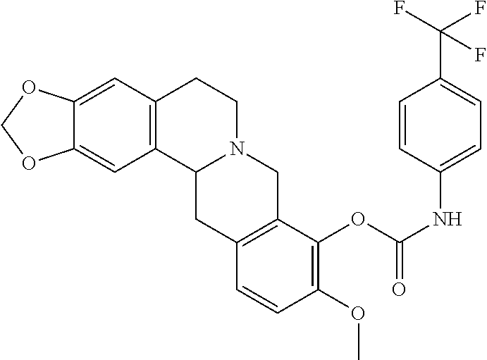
C12=CC3=C(C=C1OCO2)C1N(CC3)CC2=C(C1)C=CC(OC)=C2OC(NC1=CC=C(C(F)(F)F)C=C1)=O
